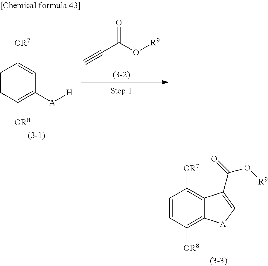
C1=CC([OR8])=C([A][H])C=C1[OR7].C(C(O[R9])=O)#C.C1=CC([OR8])=C2C(=C1[OR7])C(C(=O)O[R9])=C[A]2
